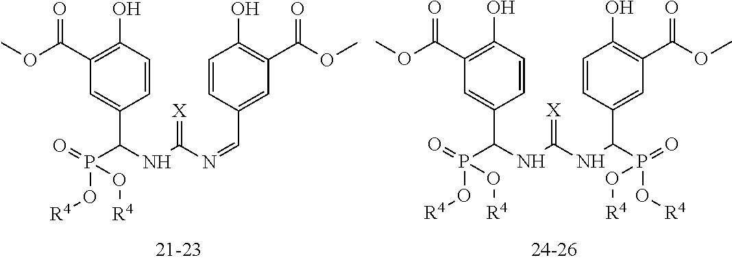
C1=CC(O)=C(C(OC)=O)C=C1C(NC(=[X])NC(C1=CC(C(=O)OC)=C(O)C=C1)P(O[R4])(=O)O[R4])P(O[R4])(=O)O[R4].C1=CC(O)=C(C(OC)=O)C=C1C(NC(=[X])N=CC1=CC(C(=O)OC)=C(O)C=C1)P(O[R4])(=O)O[R4]
